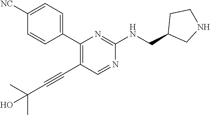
C1(C2=CC=C([NC])C=C2)=C(C#CC(C)(C)O)C=NC(NCC2CNCC2)=N1
